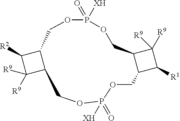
O1P(=O)([XH])OCC2C(C([R1])C2([R9])[R9])COP(=O)([XH])OCC2C(C1)C([R2])C2([R9])[R9]
